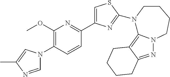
C1=NC(C)=CN1C1=C(OC)N=C(C2=CSC(N3C4=C5C(=NN4CCCC3)CCCC5)=N2)C=C1
